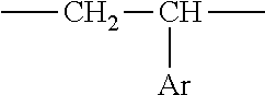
CCC(C)[Ar]
